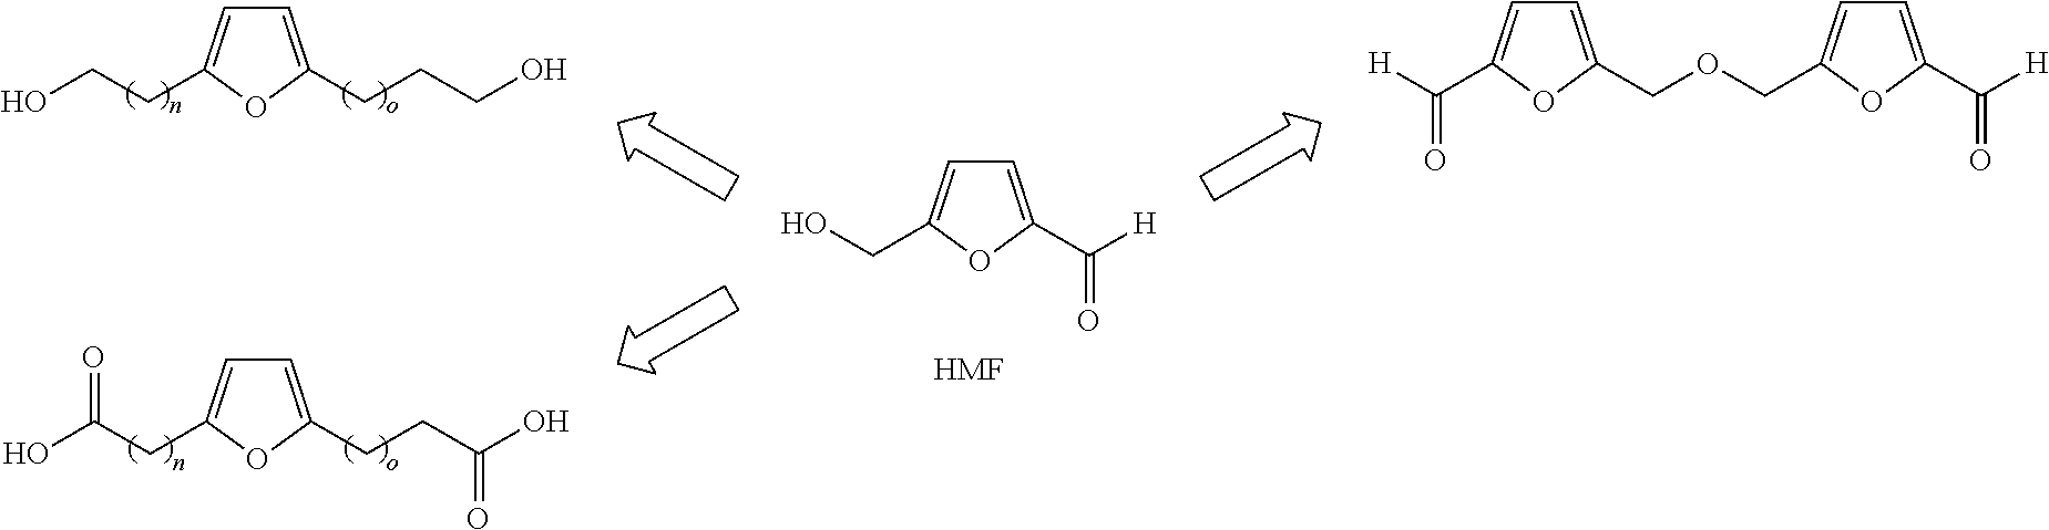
C1=C(CO)OC(C([H])=O)=C1.[HMF].C1=C(CCO)OC(CCCO)=C1.C1=C(CC(O)=O)OC(CCC(O)=O)=C1.C1=C(C([H])=O)OC(COCC2=CC=C(C([H])=O)O2)=C1
